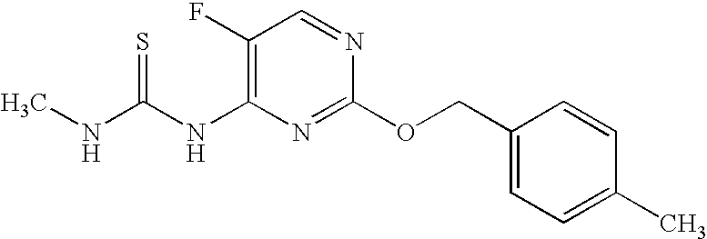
C1(F)=C(NC(NC)=S)N=C(OCC2=CC=C(C)C=C2)N=C1
